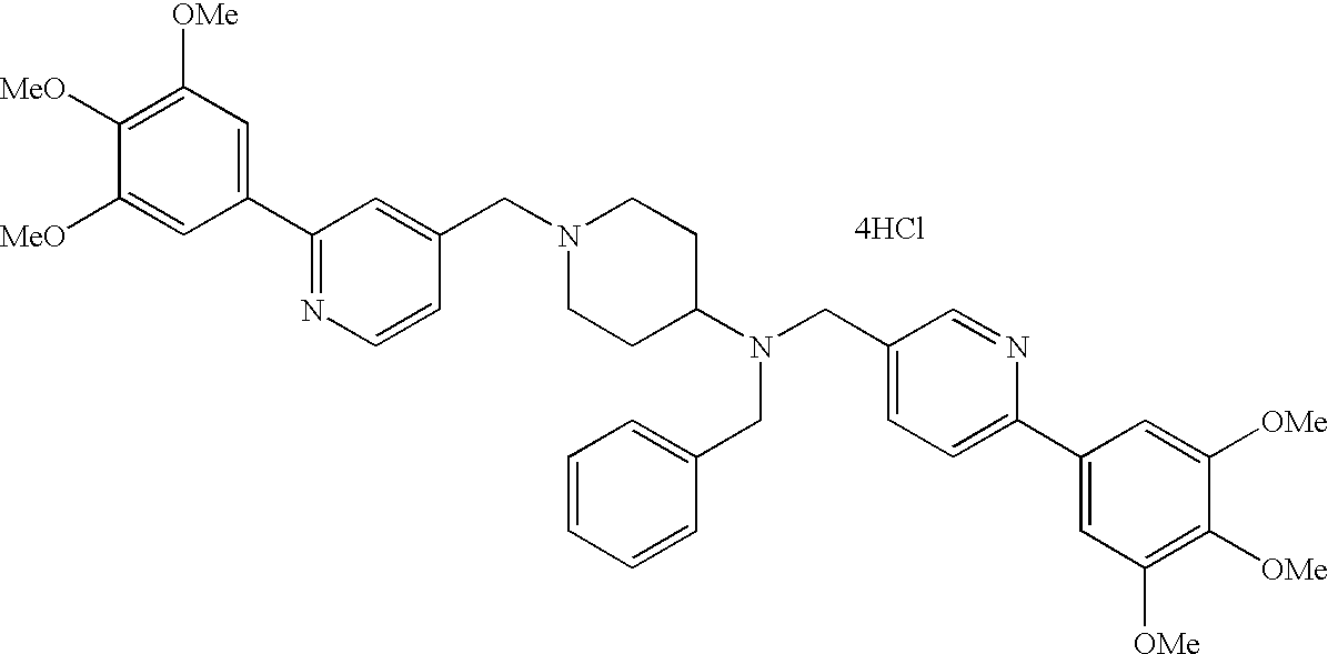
C1(C2=NC=CC(CN3CCC(N(CC4=CC=CC=C4)CC4=CC=C(C5=CC([OMe])=C([OMe])C([OMe])=C5)N=C4)CC3)=C2)=CC([OMe])=C([MeO])C([MeO])=C1.[4HCl]
